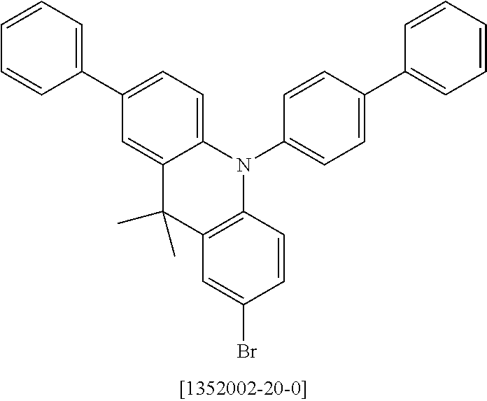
C1(C2=CC=C3C(=C2)C(C)(C)C2=C(N3C3=CC=C(C4=CC=CC=C4)C=C3)C=CC(Br)=C2)=CC=CC=C1
